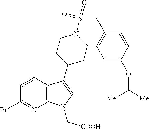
C12=C(C=CC(Br)=N1)C(C1CCN(S(=O)(CC3=CC=C(OC([Me])[Me])C=C3)=O)CC1)=CN2C[COOH]
